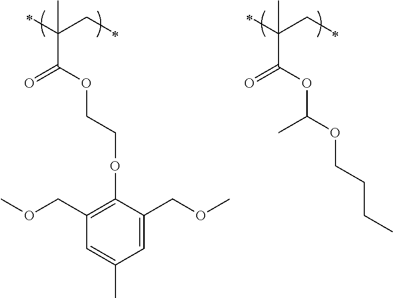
C(C(OC(C)OCCCC)=O)(CC)(C)C.C(C(=O)OCCOC1=C(COC)C=C(C)C=C1COC)(CC)(C)C
